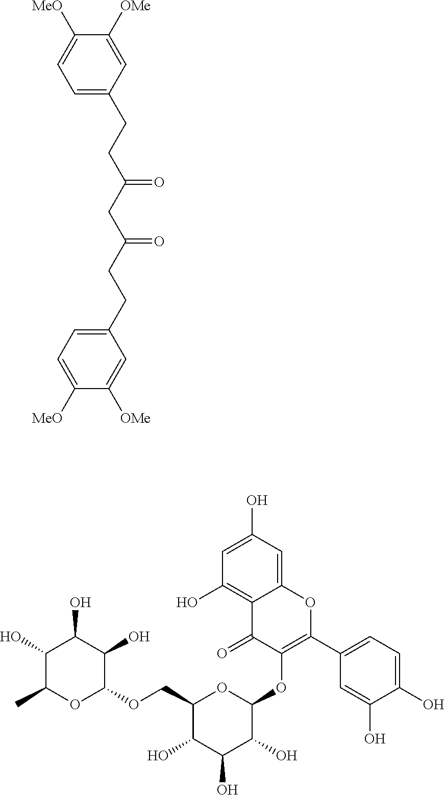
C1=C([OMe])C([MeO])=CC=C1CCC(CC(CCC1=CC=C([MeO])C([OMe])=C1)=O)=O.C1=C(O)C=C2C(=C1O)C(=O)C(OC1OC(COC3C(O)C(O)C(O)C(C)O3)C(O)C(O)C1O)=C(C1=CC=C(O)C(O)=C1)O2
